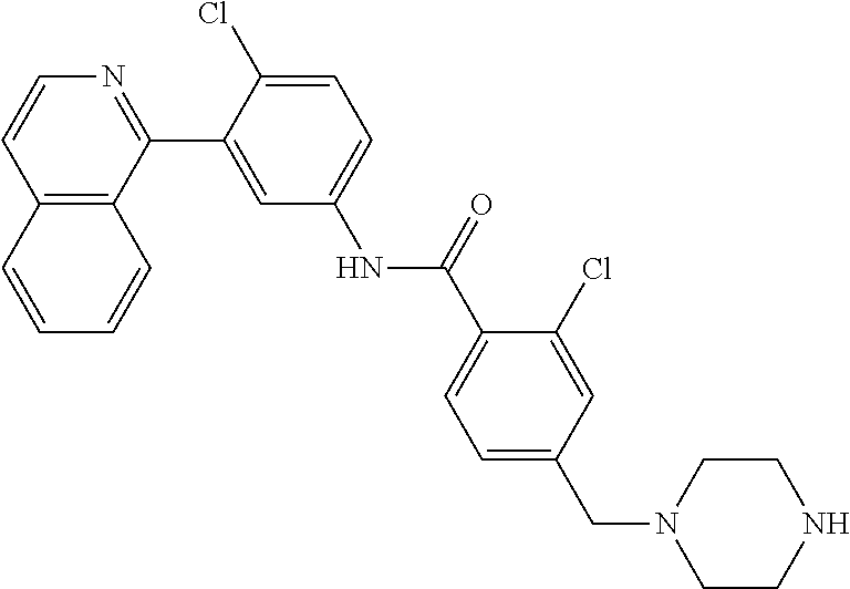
C12=C(C(C3=CC(NC(C4=CC=C(CN5CCNCC5)C=C4Cl)=O)=CC=C3Cl)=NC=C1)C=CC=C2
